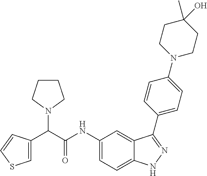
C1(NC(C(N2CCCC2)C2=CSC=C2)=O)=CC=C2C(=C1)C(C1=CC=C(N3CCC(C)(O)CC3)C=C1)=NN2
